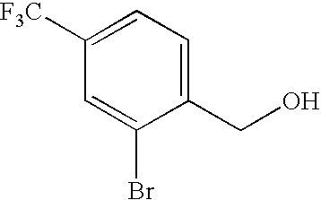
C(C1=CC=C([F3C])C=C1Br)O
